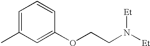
C1=C(C)C=C(OCCN([Et])[Et])C=C1
